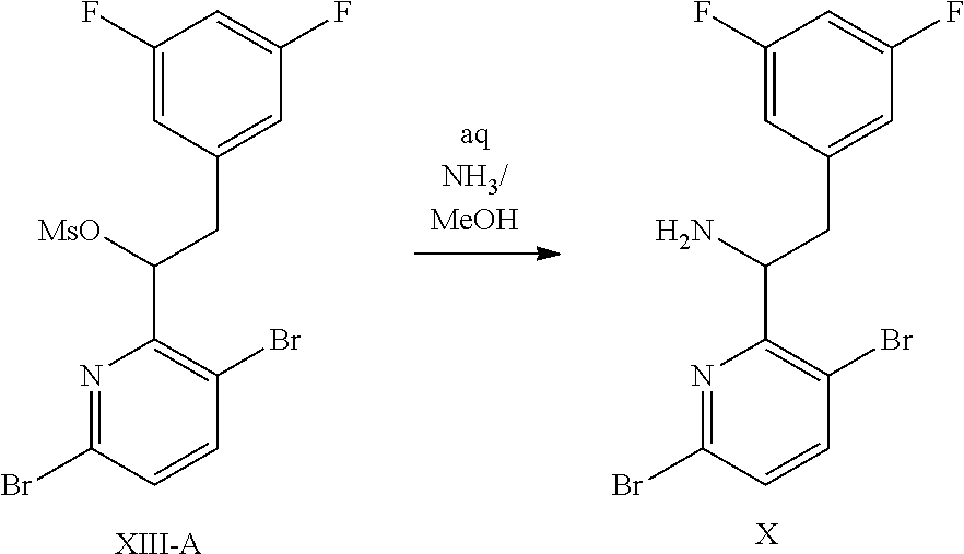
N1=C(Br)C=CC(Br)=C1C([MsO])CC1=CC(F)=CC(F)=C1.N1=C(Br)C=CC(Br)=C1C(N)CC1=CC(F)=CC(F)=C1.[XIII-A].[X]
